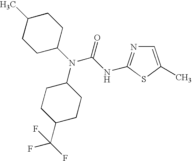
N(C1CCC(C)CC1)(C1CCC(C(F)(F)F)CC1)C(NC1=NC=C(C)S1)=O
